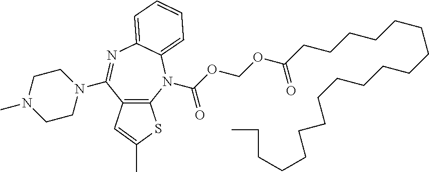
C12=C(N(C(OCOC(CCCCCCCCCCCCCCCCCCC)=O)=O)C3=CC=CC=C3N=C1N1CCN(C)CC1)SC(C)=C2
